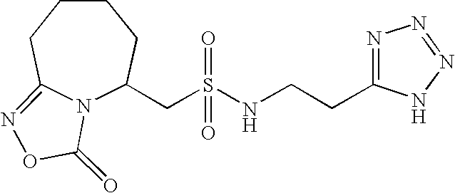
N12C(CS(NCCC3=NN=NN3)(=O)=O)CCCCC1=NOC2=O
